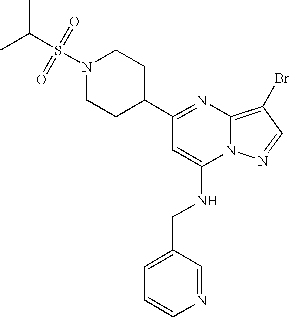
N1(S(C(C)C)(=O)=O)CCC(C2=NC3=C(Br)C=NN3C(NCC3=CC=CN=C3)=C2)CC1
